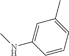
C1=CC=C(C)C=C1NC
